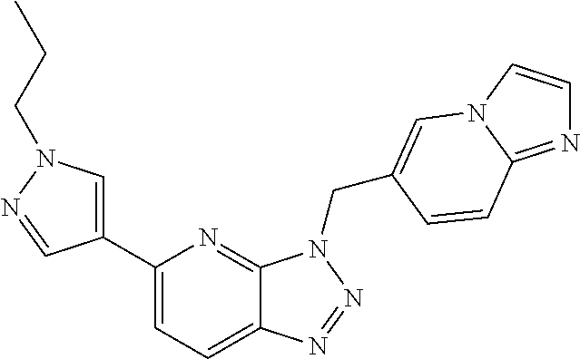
C1(C2=CN(CCC)N=C2)=CC=C2C(=N1)N(CC1=CN3C=CN=C3C=C1)N=N2
